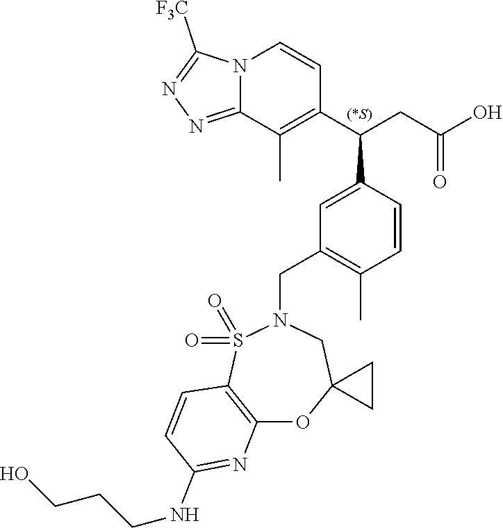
N12C(=NN=C1[F3C])C(C)=C(C(CC(O)=O)C1=CC(CN3S(=O)(=O)C4=C(OC5(C3)CC5)N=C(NCCCO)C=C4)=C(C)C=C1)C=C2
